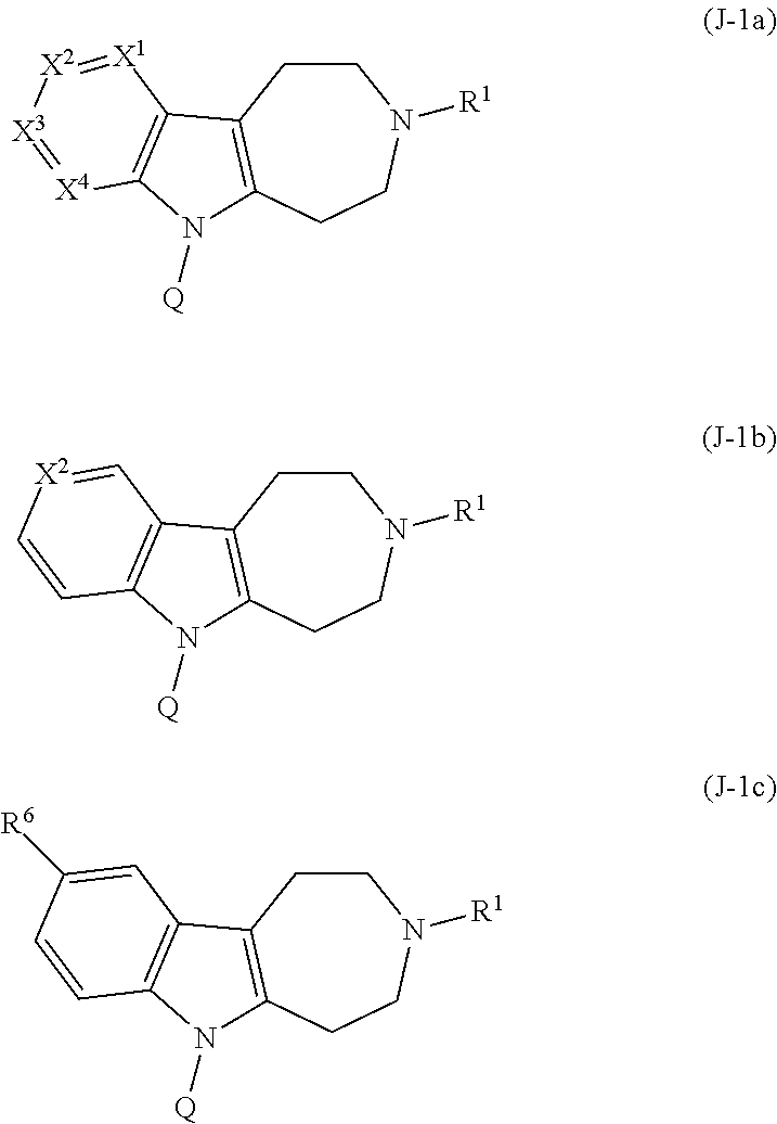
C1CC2=C(CCN1[R1])N([Q])C1=C2[X1]=[X2][X3]=[X4]1.C1CC2=C(CCN1[R1])N([Q])C1=C2C=[X2]C=C1.C1CC2=C(CCN1[R1])N([Q])C1=C2C=C([R6])C=C1
